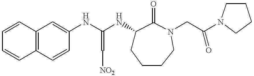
C12=C(C=CC(NC(NC3CCCCN(CC(N4CCCC4)=O)C3=O)=C[NO2])=C1)C=CC=C2
